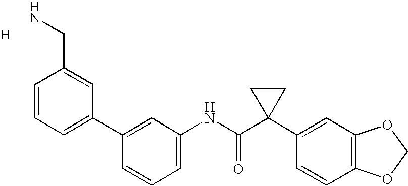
C1(C2=CC=CC(CN)=C2)=CC(NC(C2(C3=CC4=C(C=C3)OCO4)CC2)=O)=CC=C1.[H]
